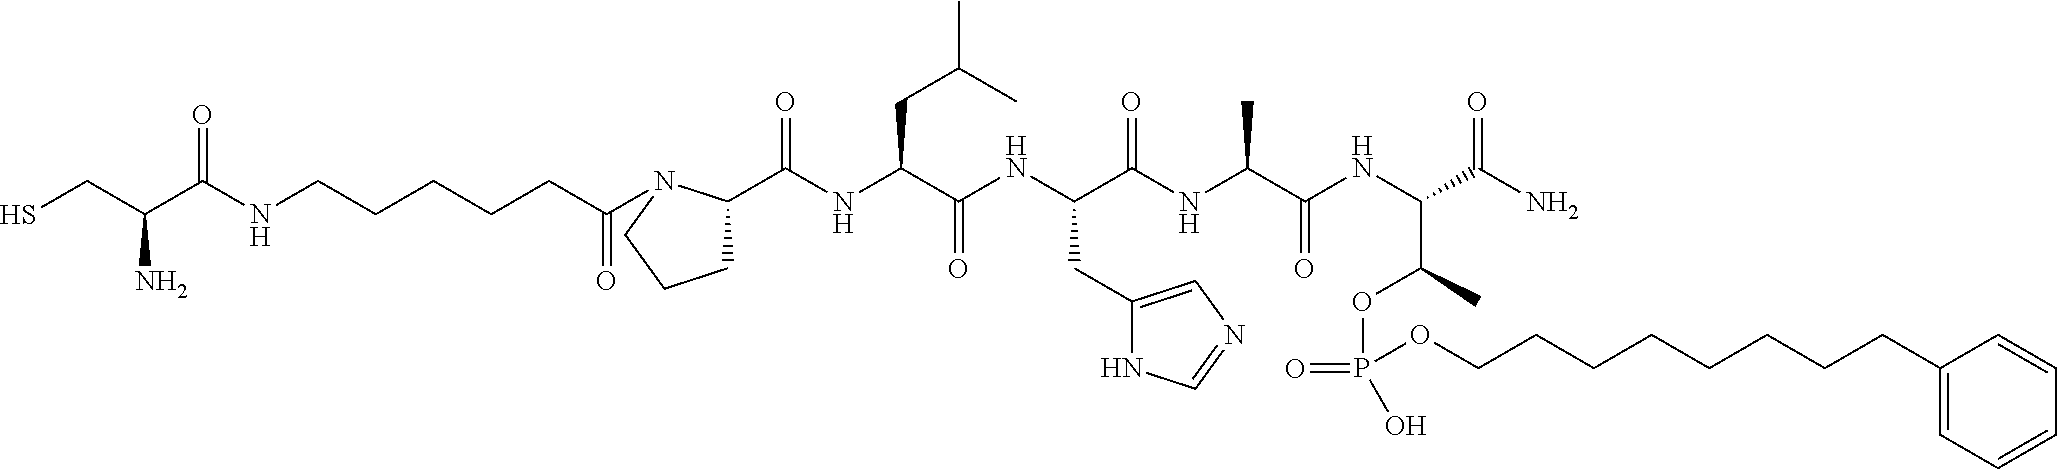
SCC(C(NCCCCCC(=O)N1C(C(NC(C(NC(C(NC(C(NC(C(N)=O)C(OP(=O)(OCCCCCCCCC2=CC=CC=C2)O)C)=O)C)=O)CC2=CN=CN2)=O)CC(C)C)=O)CCC1)=O)N
